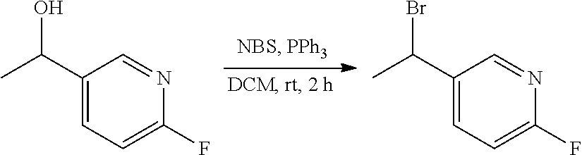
C1(C(C)O)=CC=C(F)N=C1.C1(C(C)Br)=CC=C(F)N=C1
